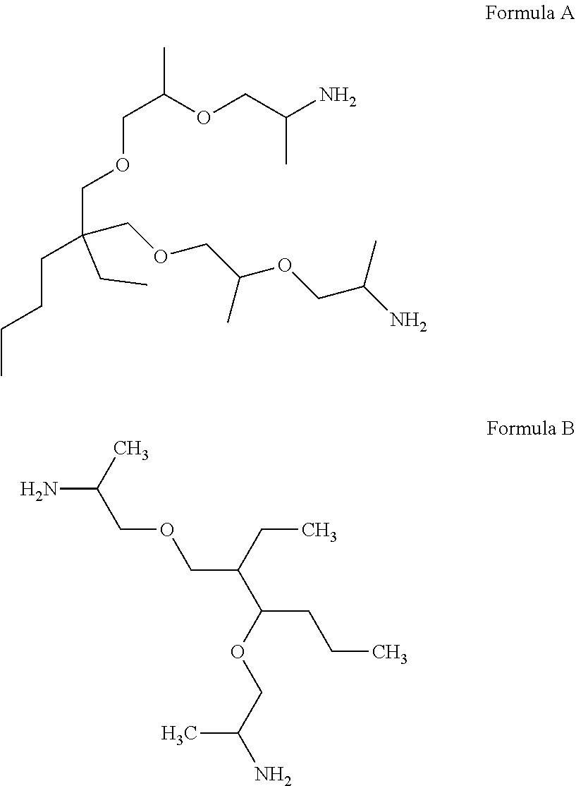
NC(COC(COCC(CCCC)(COCC(OCC(N)C)C)CC)C)C.NC(COCC(C(CCC)OCC(N)C)CC)C
